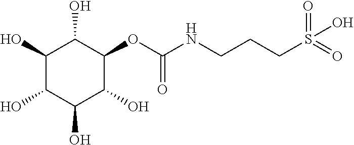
C1(O)C(O)C(O)C(O)C(OC(NCCCS(=O)(=O)O)=O)C1O
